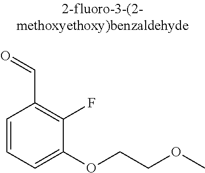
C1=CC=C(OCCOC)C(F)=C1C=O
